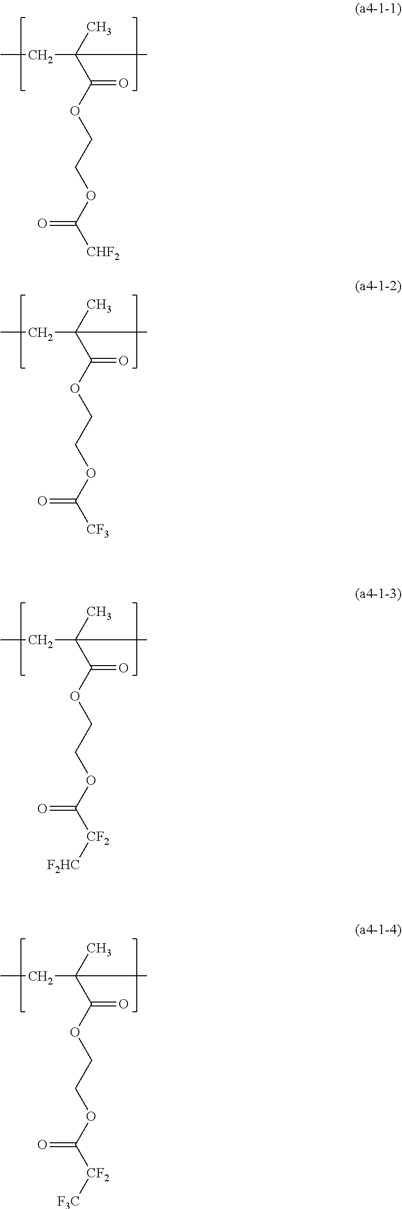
CCC(C)(C)C(OCCOC([CHF2])=O)=O.CCC(C)(C)C(OCCOC([CF3])=O)=O.CCC(C)(C)C(OCCOC([CF2][F2HC])=O)=O.CCC(C)(C)C(OCCOC([CF2][F3C])=O)=O
